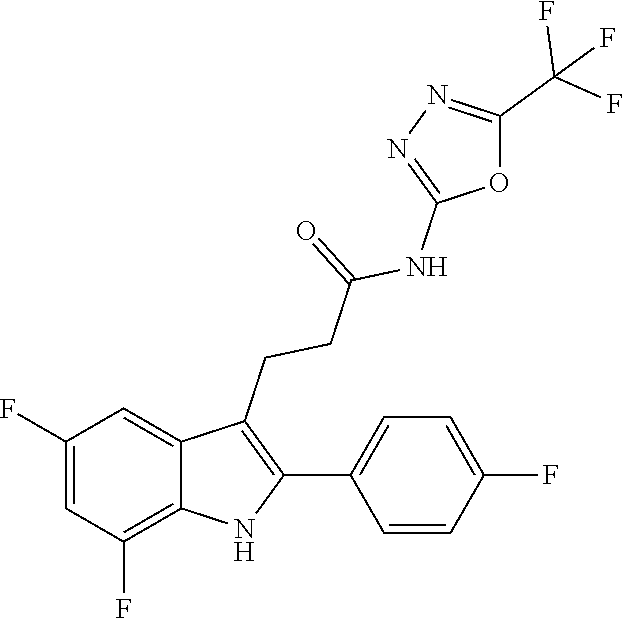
C12=C(F)C=C(F)C=C1C(CCC(=O)NC1=NN=C(C(F)(F)F)O1)=C(C1=CC=C(F)C=C1)N2
